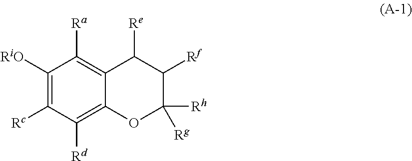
C1([RiO])=C([Rc])C([Rd])=C2C(=C1[Ra])C([Re])C([Rf])C([Rh])([Rg])O2
